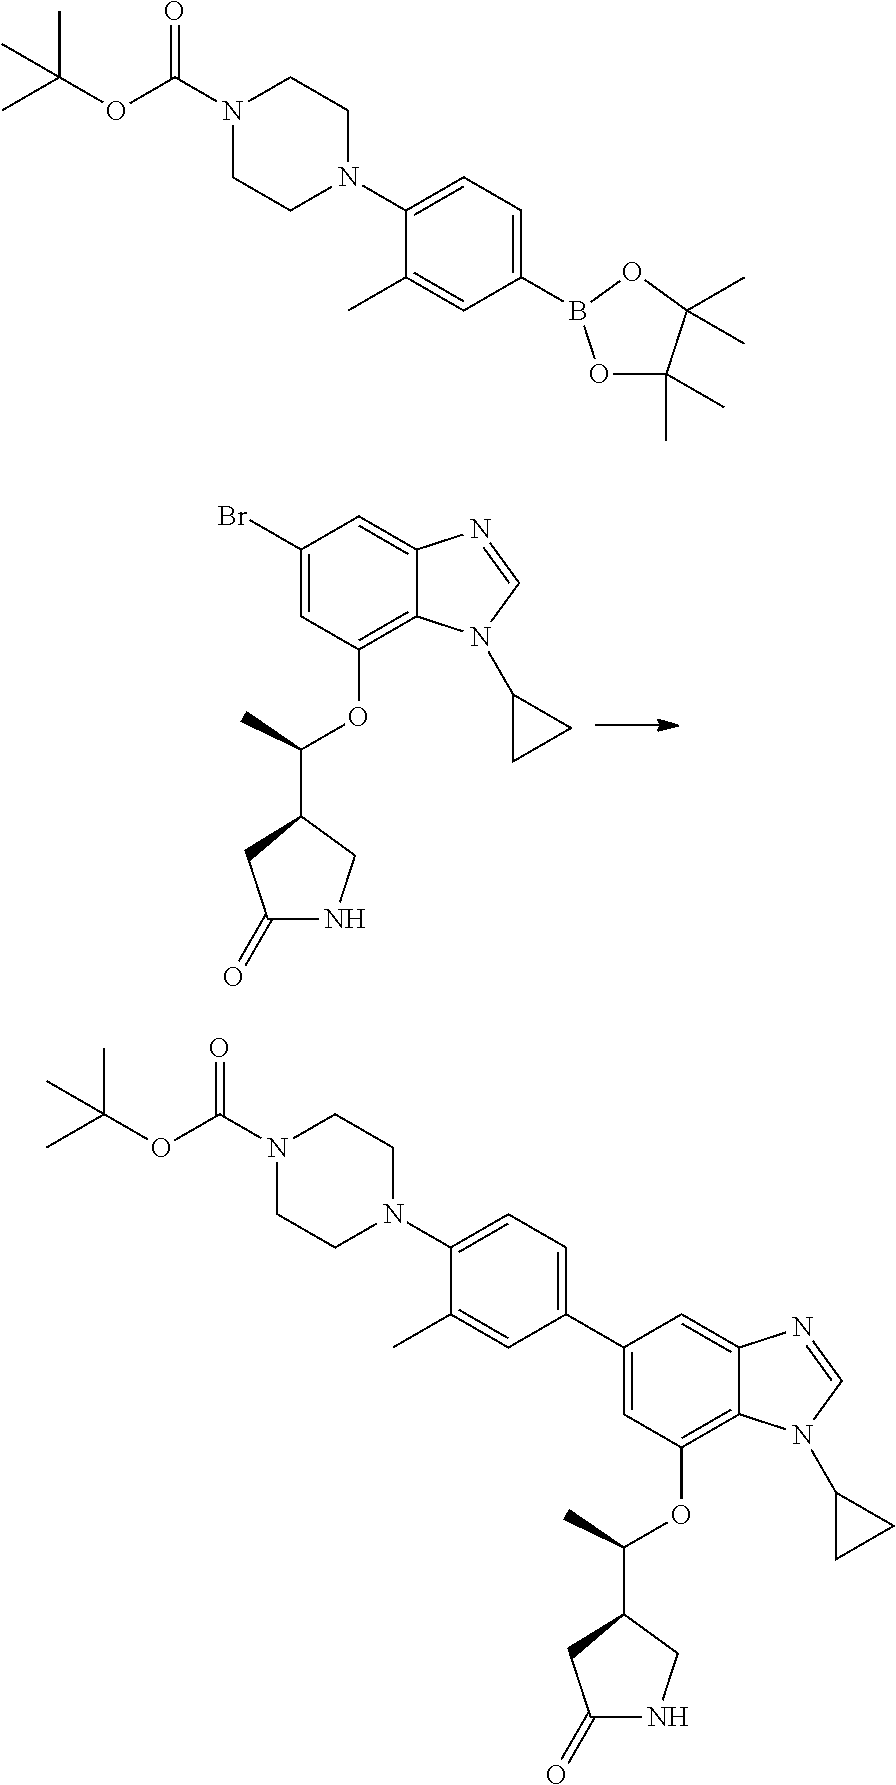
C1(Br)=CC(OC(C)C2CNC(=O)C2)=C2C(=C1)N=CN2C1CC1.C1(N2CCN(C(OC(C)(C)C)=O)CC2)=CC=C(C2=CC(OC(C)C3CNC(=O)C3)=C3C(=C2)N=CN3C2CC2)C=C1C.C1(N2CCN(C(OC(C)(C)C)=O)CC2)=CC=C(B2OC(C)(C)C(C)(C)O2)C=C1C
